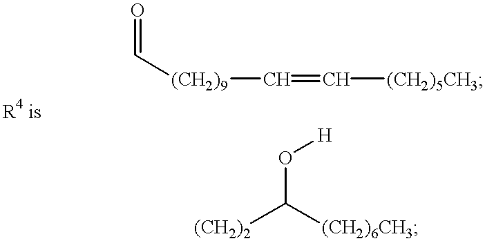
O=C[(CH2)9]C=C[(CH2)5CH3].[(CH2)2]C([(CH2)6CH3])O[H]
